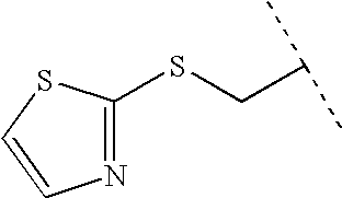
C(C(C)C)SC1=NC=CS1
